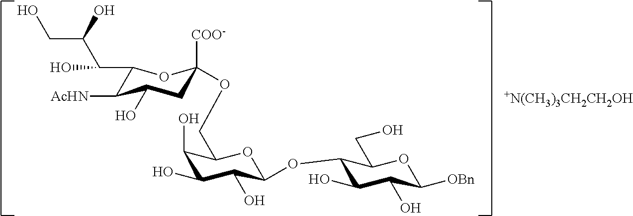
C1(C(C(CO)O)O)C([AcHN])C(O)CC([COO-])(OCC2C(O)C(O)C(O)C(OC3C(O)C(O)C([OBn])OC3CO)O2)O1.[+N(CH3)3CH2CH2OH]
